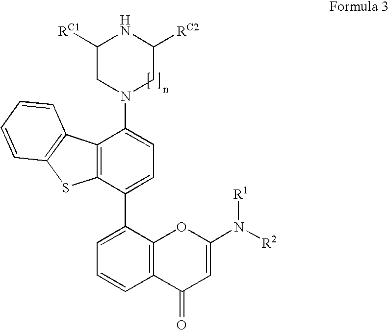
C12=C(C(C3=CC=CC4=C3OC(N([R2])[R1])=CC4=O)=CC=C1N1CC([RC2])NC([RC1])C1)SC1=C2C=CC=C1
